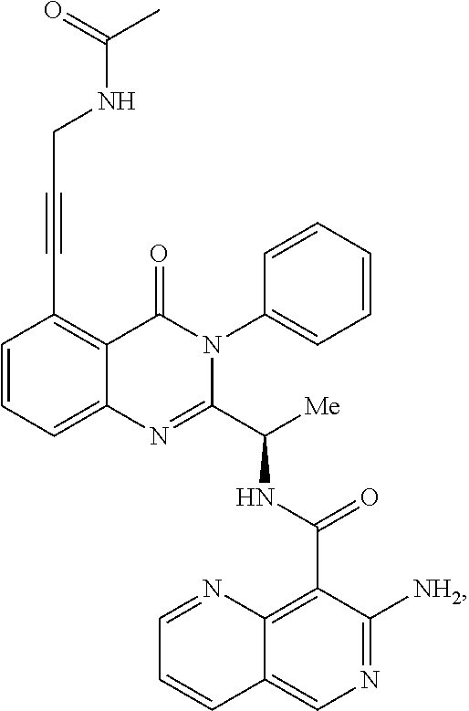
C1=CC=C2C(=C1C#CCNC(=O)C)C(=O)N(C1=CC=CC=C1)C(C([Me])NC(=O)C1=C3C(=CN=C1[NH2])C=CC=N3)=N2
